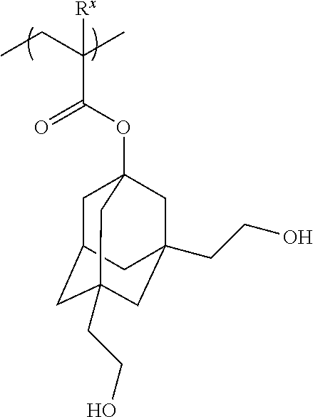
O(C(=O)C(C)(CC)[Rx])C12CC3CC(CCO)(CC(CCO)(C1)C3)C2
